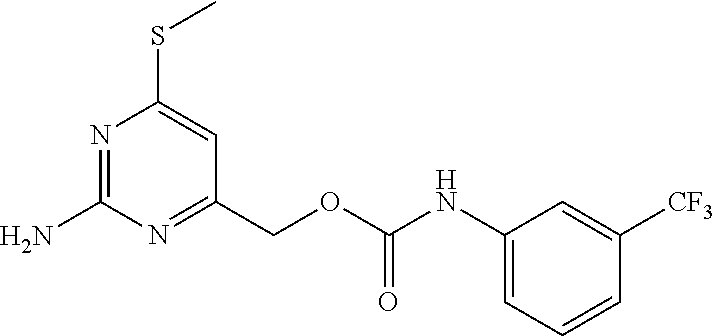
N1=C(N)N=C(COC(NC2=CC=CC([CF3])=C2)=O)C=C1SC
